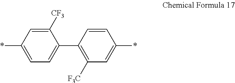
C1(C2=C([F3C])C=C(*)C=C2)=CC=C(*)C=C1[CF3]
